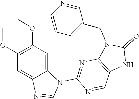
C1(OC)=C(OC)C=C2C(=C1)N(C1=NC3=C(C=N1)NC(=O)N3CC1=CC=CN=C1)C=N2
